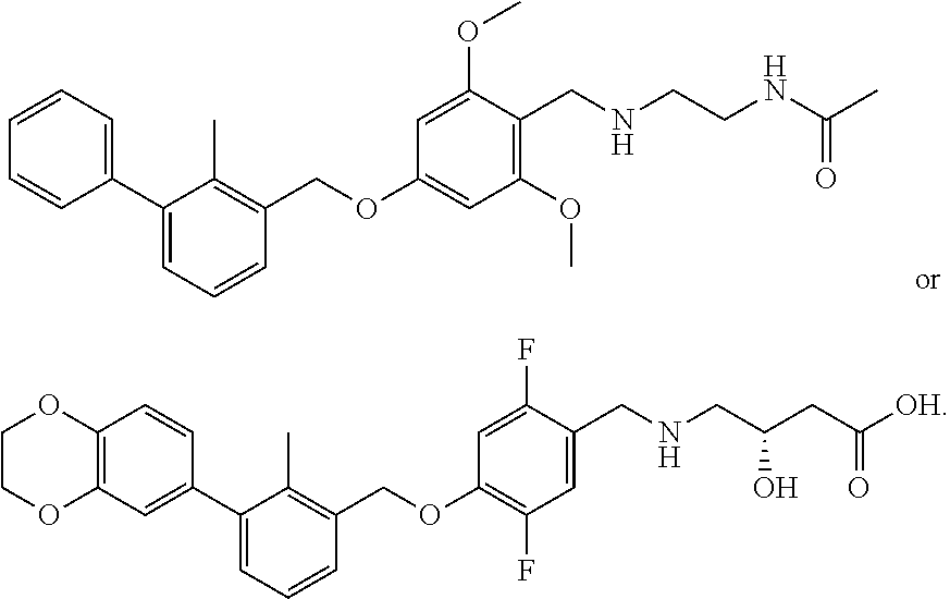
C1=CC=C(C2=CC=CC(COC3=CC(OC)=C(CNCCNC(=O)C)C(OC)=C3)=C2C)C=C1.C12=C(C=C(C3=CC=CC(COC4=C(F)C=C(CNCC(CC(=O)[OH])O)C(F)=C4)=C3C)C=C1)OCCO2
